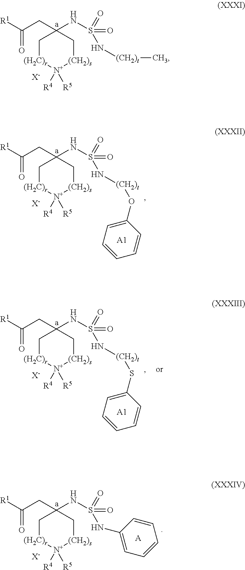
[X-].C1(CC([R1])=O)(NS(=O)(N[(CH2)t]C)=O)C[(CH2)s][N+]([R4])([R5])[(H2C)r]C1.[X-].C1(CC([R1])=O)(NS(=O)(N[(CH2)t]OC2=CC=CC=C2)=O)C[(CH2)s][N+]([R4])([R5])[(H2C)r]C1.[A1].[X-].C1(CC([R1])=O)(NS(=O)(N[(CH2)t]SC2=CC=CC=C2)=O)C[(CH2)s][N+]([R4])([R5])[(H2C)r]C1.[A1].[X-].C1(CC([R1])=O)(NS(=O)(NC2=CC=CC=C2)=O)C[(CH2)s][N+]([R4])([R5])[(H2C)r]C1.[A]
